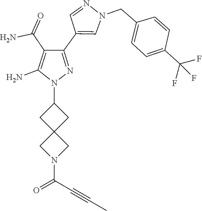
N1(C2CC3(C2)CN(C(C#CC)=O)C3)N=C(C2=CN(CC3=CC=C(C(F)(F)F)C=C3)N=C2)C(C(N)=O)=C1N
